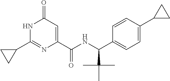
N1C(C2CC2)=NC(C(NC(C2=CC=C(C3CC3)C=C2)C(C)(C)C)=O)=CC1=O
